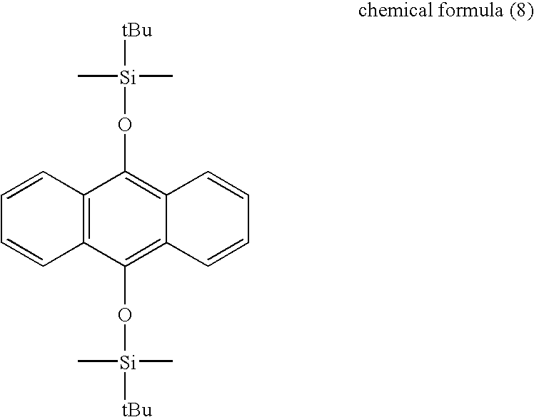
C1=CC2=C(C=C1)C(O[Si]([tBu])(C)C)=C1C(=C2O[Si](C)(C)[tBu])C=CC=C1
